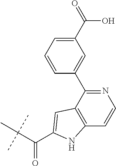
C1(C(=O)O)=CC=CC(C2=NC=CC3=C2C=C(C(C(C)(C)C)=O)N3)=C1
